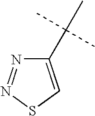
C1(C(C)(C)C)=CSN=N1
